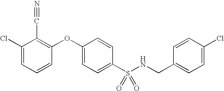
ClC1=CC=CC(OC2=CC=C(S(=O)(=O)NCC3=CC=C(Cl)C=C3)C=C2)=C1C#N
